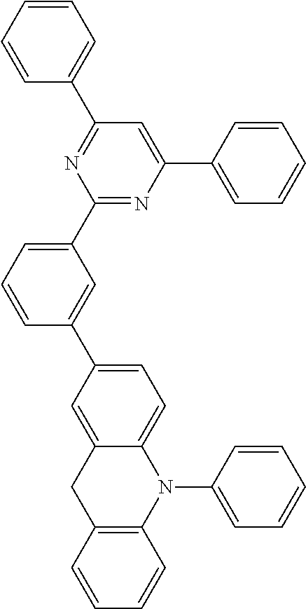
C1=CC=C(C2=NC(C3=CC=CC=C3)=CC(C3=CC=CC=C3)=N2)C=C1C1=CC=C2C(=C1)CC1=C(N2C2=CC=CC=C2)C=CC=C1
